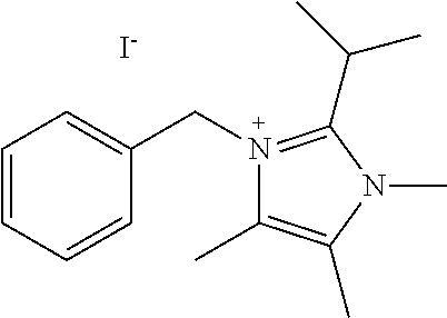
[I-].C(N1=C(C(C)C)N(C)C(C)=C1C)C1=CC=CC=C1
